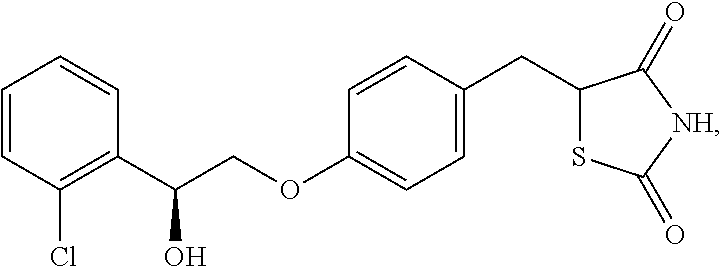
C1=CC(Cl)=C(C(COC2=CC=C(CC3SC(=O)[NH]C3=O)C=C2)O)C=C1
